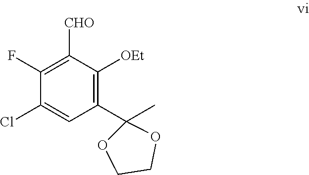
C1([CHO])=C(F)C(Cl)=CC(C2(C)OCCO2)=C1[OEt]
